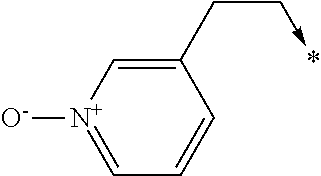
C1(CC->*)=C[N+]([O-])=CC=C1
